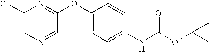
C1(Cl)=CN=CC(OC2=CC=C(NC(OC(C)(C)C)=O)C=C2)=N1
